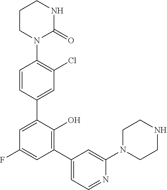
C1=CC(C2=CC(F)=CC(C3=CC=NC(N4CCNCC4)=C3)=C2O)=CC(Cl)=C1N1C(=O)NCCC1
